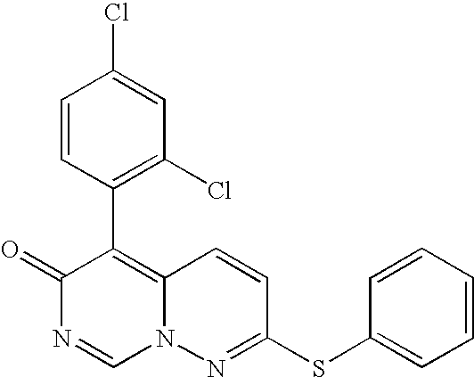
O=C1N=CN2C(=C1C1=C(Cl)C=C(Cl)C=C1)C=CC(SC1=CC=CC=C1)=N2
